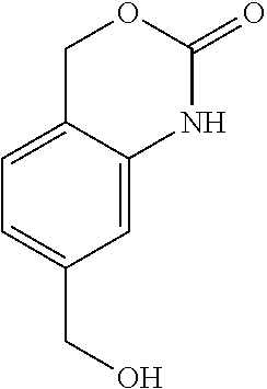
OCC1=CC=C2C(=C1)NC(=O)OC2
